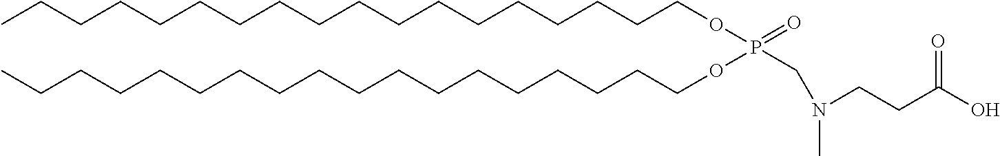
C(CCCCCCCCCCCCCCCOP(OCCCCCCCCCCCCCCCCCC)(=O)CN(CCC(O)=O)C)CC
